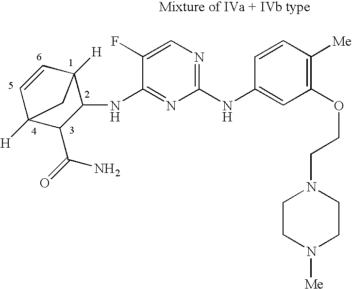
C1(NC2=CC(OCCN3CCN([Me])CC3)=C([Me])C=C2)=NC=C(F)C(NC2C3([H])C=CC([H])(C2C(=O)N)C3)=N1
